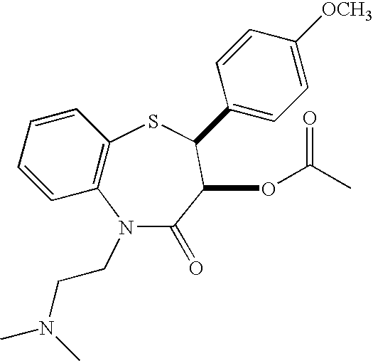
C1=CC2=C(C=C1)N(CCN(C)C)C(=O)C(OC(C)=O)C(C1=CC=C([OCH3])C=C1)S2
